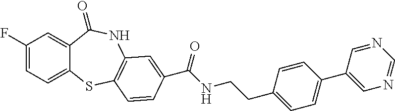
C1(F)=CC=C2C(=C1)C(=O)NC1=C(S2)C=CC(C(NCCC2=CC=C(C3=CN=CN=C3)C=C2)=O)=C1
